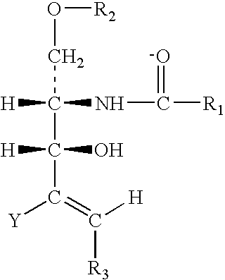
O([R2])CC(C(C([Y])=C([R3])[H])(O)[H])([H])NC([R1])=OC
